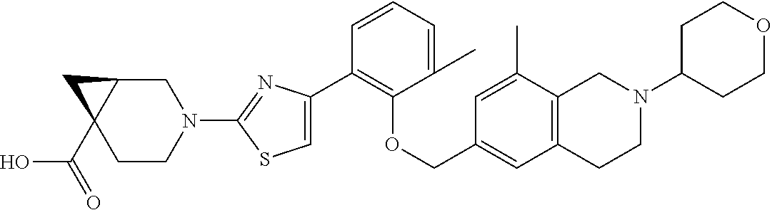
C1(C2=CSC(N3CC4C(C(=O)O)(CC3)C4)=N2)=C(OCC2=CC3=C(C(C)=C2)CN(C2CCOCC2)CC3)C(C)=CC=C1
